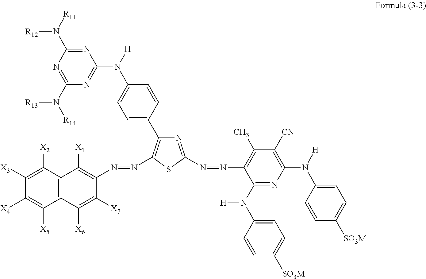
C1(N(C2=NC(N([R13])[R14])=NC(N([R12])[R11])=N2)[H])=CC=C(C2=C(N=NC3=C([X1])C4=C(C([X6])=C3[X7])C([X5])=C([X4])C([X3])=C4[X2])SC(N=NC3=C(C)C([CN])=C(N([H])C4=CC=C([SO3M])C=C4)N=C3N([H])C3=CC=C([SO3M])C=C3)=N2)C=C1
